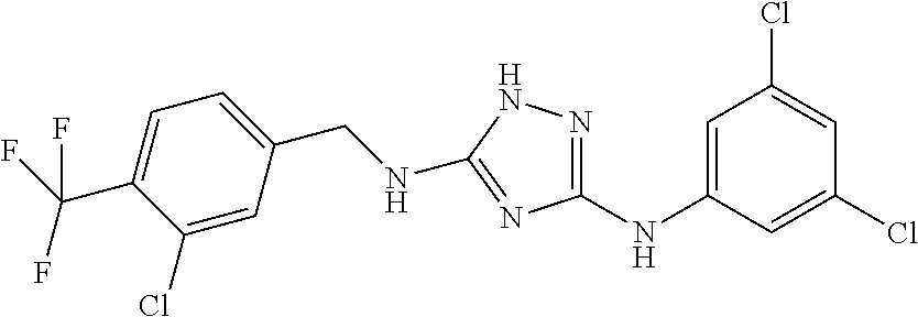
C1(Cl)=CC(CNC2=NC(NC3=CC(Cl)=CC(Cl)=C3)=NN2)=CC=C1C(F)(F)F
